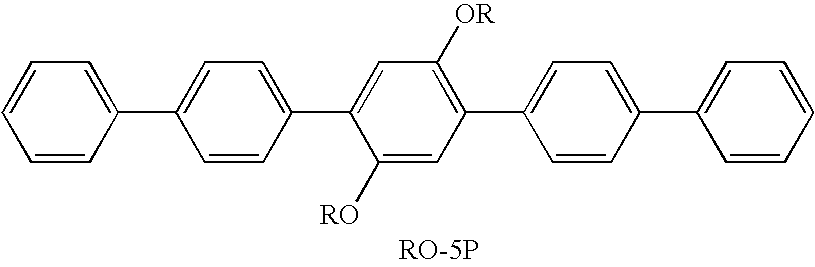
C1=CC(C2=CC=C(C3=CC([OR])=C(C4=CC=C(C5=CC=CC=C5)C=C4)C=C3[RO])C=C2)=CC=C1
